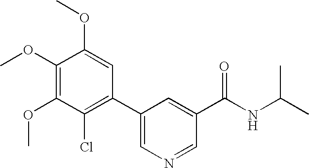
C1(OC)=C(OC)C(Cl)=C(C2=CN=CC(C(NC(C)C)=O)=C2)C=C1OC
